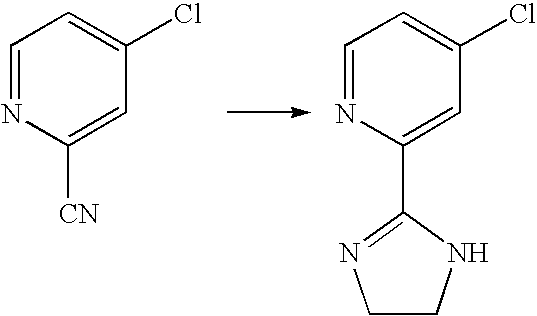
C1=NC([CN])=CC(Cl)=C1.C1=NC(C2=NCCN2)=CC(Cl)=C1
